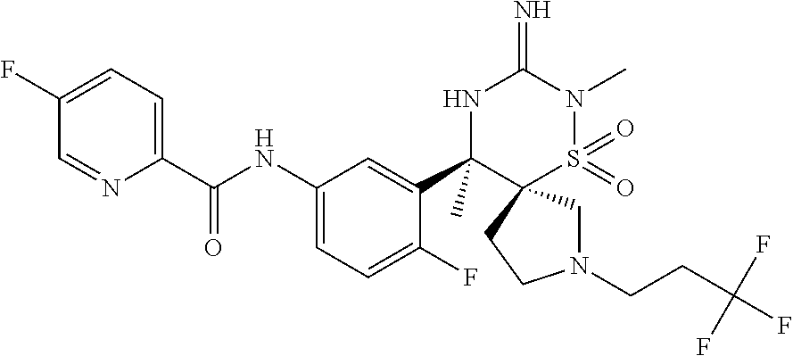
C1(F)=CC=C(C(NC2=CC=C(F)C(C3(C)NC(=N)N(C)S(=O)(=O)C34CN(CCC(F)(F)F)CC4)=C2)=O)N=C1
